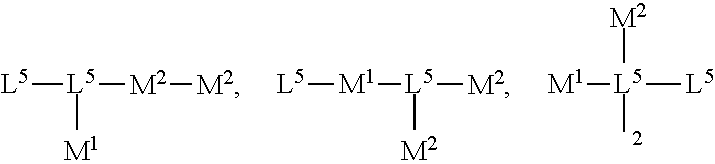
[L5][L5]([M2][M2])[M1].[L5][M1][L5]([M2])[M2].[M1][L5]([L5])(C)[M2]
